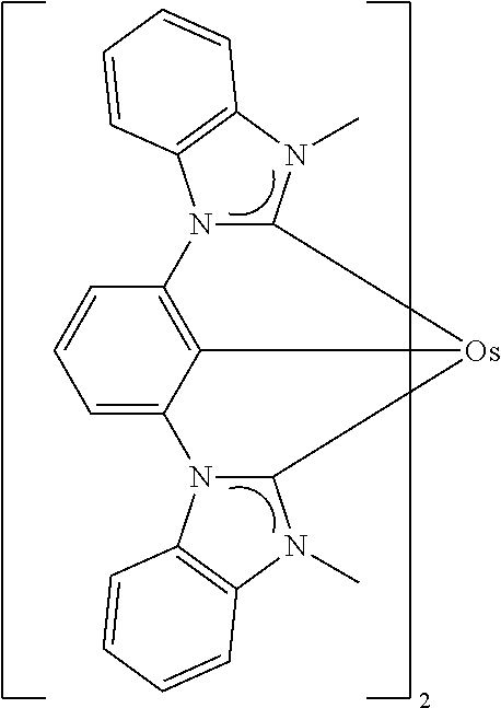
N12C(N(C)C3=C1C=CC=C3)[Os]1C3=C2C=CC=C3N2C1N(C)C1=C2C=CC=C1
